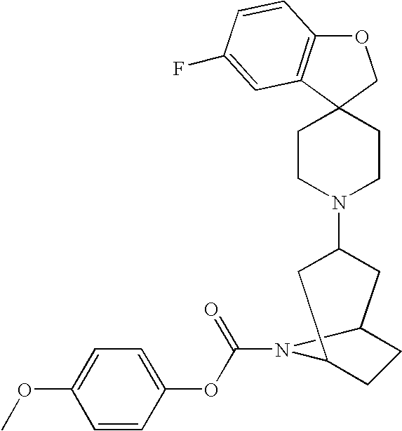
O1C2=C(C3(C1)CCN(C1CC4CCC(C1)N4C(=O)OC1=CC=C(OC)C=C1)CC3)C=C(F)C=C2
